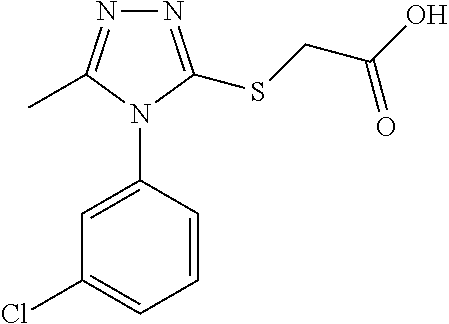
C1=CC(N2C(C)=NN=C2SCC(O)=O)=CC(Cl)=C1
